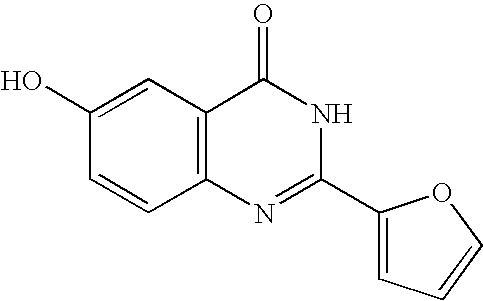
C1(C2=CC=CO2)=NC2=C(C(=O)N1)C=C(O)C=C2
